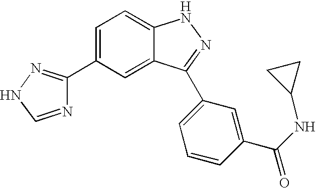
C1(C2=CC=C3C(=C2)C(C2=CC=CC(C(NC4CC4)=O)=C2)=NN3)=NNC=N1
